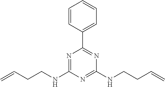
C1=CC(C2=NC(NCCC=C)=NC(NCCC=C)=N2)=CC=C1
